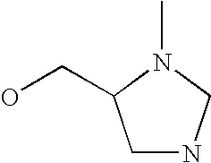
C1NCN(C)C1CO
